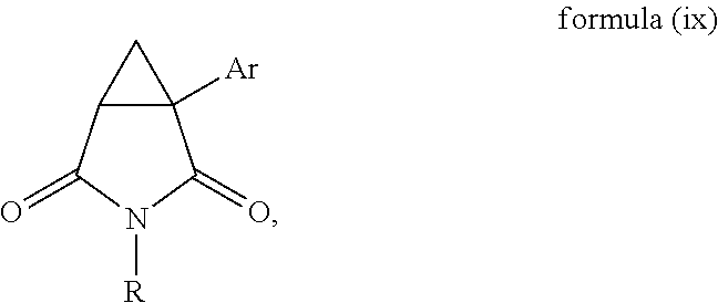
C12C([Ar])(C1)C(=O)N([R])C2=O
